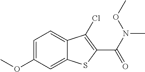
C1=C(OC)C=C2C(=C1)C(Cl)=C(C(=O)N(C)OC)S2
